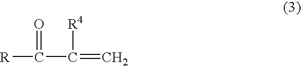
[R]C(C(=C)[R4])=O
